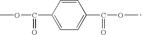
C1=C(C(OC)=O)C=CC(C(OC)=O)=C1
